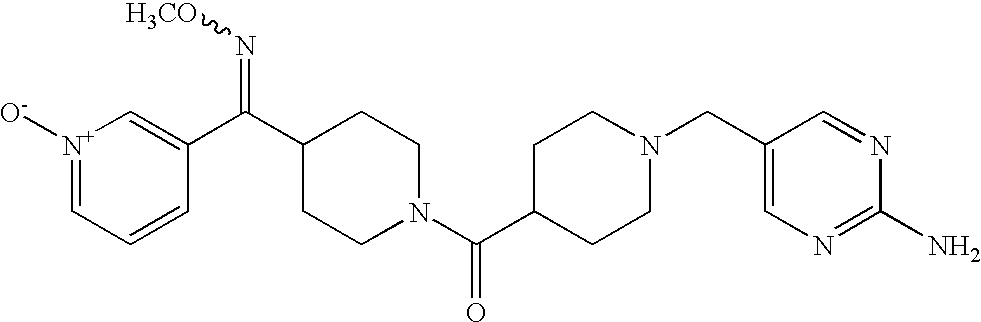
[N+]1([O-])=CC=CC(C(C2CCN(C(C3CCN(CC4=CN=C(N)N=C4)CC3)=O)CC2)=N[H3CO])=C1
